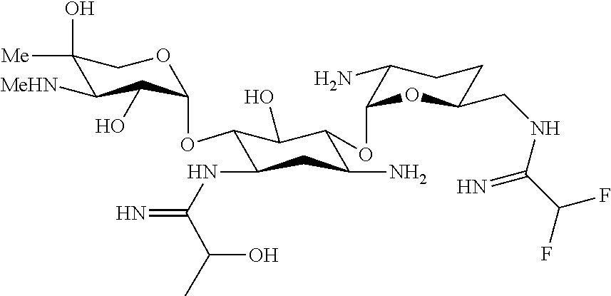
C1(O)([Me])C([MeHN])C(O)C(OC2C(NC(=N)C(O)C)CC(N)C(OC3OC(CNC(C(F)F)=N)CCC3N)C2O)OC1
